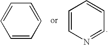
C1=CC=CC=C1.C1=CN=CC=C1
